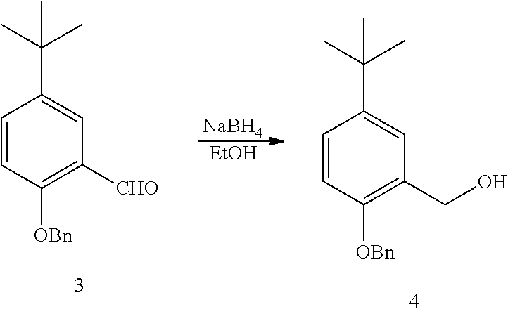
C1=CC([OBn])=C([CHO])C=C1C(C)(C)C.[NaBH4].[EtOH].C1=CC([OBn])=C(CO)C=C1C(C)(C)C
